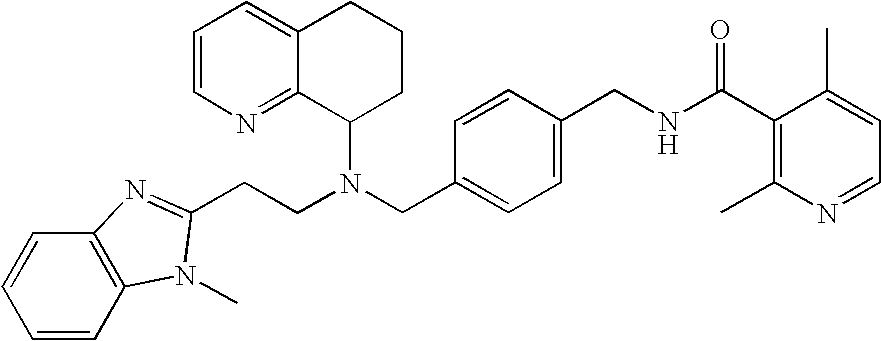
N(CC1=CC=C(CNC(C2=C(C)N=CC=C2C)=O)C=C1)(C1CCCC2=CC=CN=C12)CCC1=NC2=C(C=CC=C2)N1C
